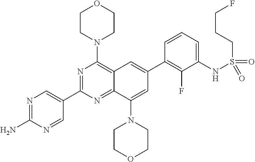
C12=NC(C3=CN=C(N)N=C3)=NC(N3CCOCC3)=C1C=C(C1=C(F)C(NS(CCCF)(=O)=O)=CC=C1)C=C2N1CCOCC1
